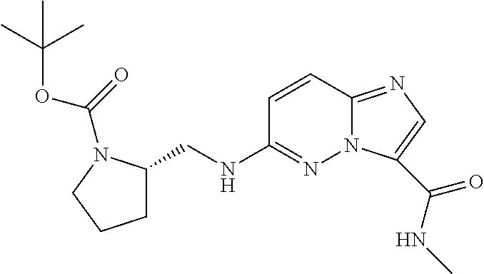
C1=CC2=NC=C(C(NC)=O)N2N=C1NCC1CCCN1C(=O)OC(C)(C)C
